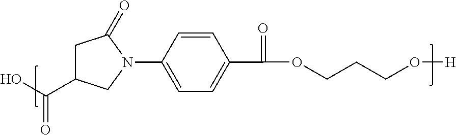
C1C(C(O)=O)CN(C2=CC=C(C(=O)OCCCO[H])C=C2)C1=O
